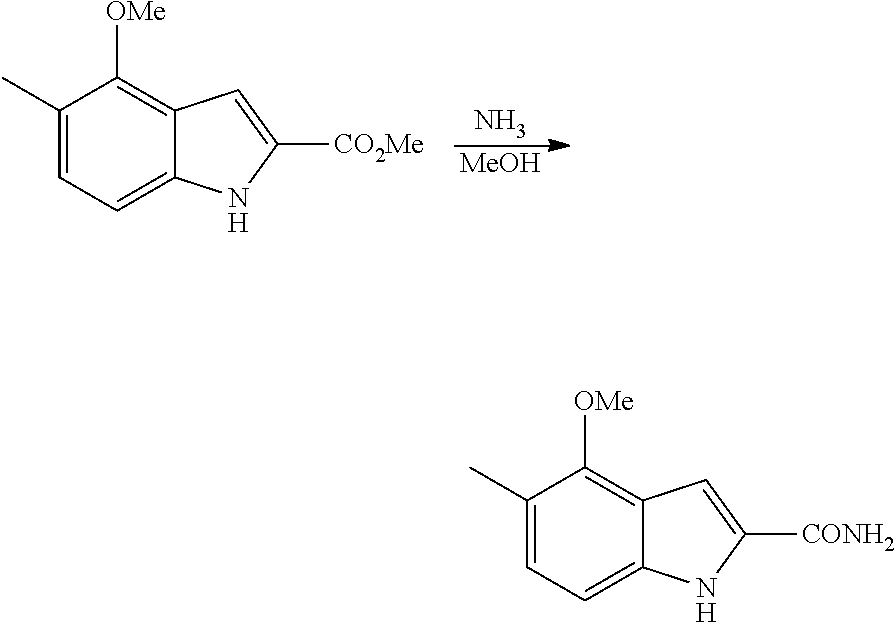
N.[MeOH].C1(C)=CC=C2C(=C1[OMe])C=C([CO2Me])N2.C1(C)=CC=C2C(=C1[OMe])C=C([CONH2])N2
